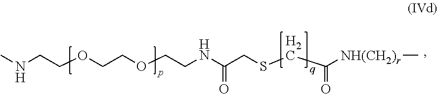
CNCCOCCOCCNC(CSCC(=O)[NH(CH2)r]C)=O
